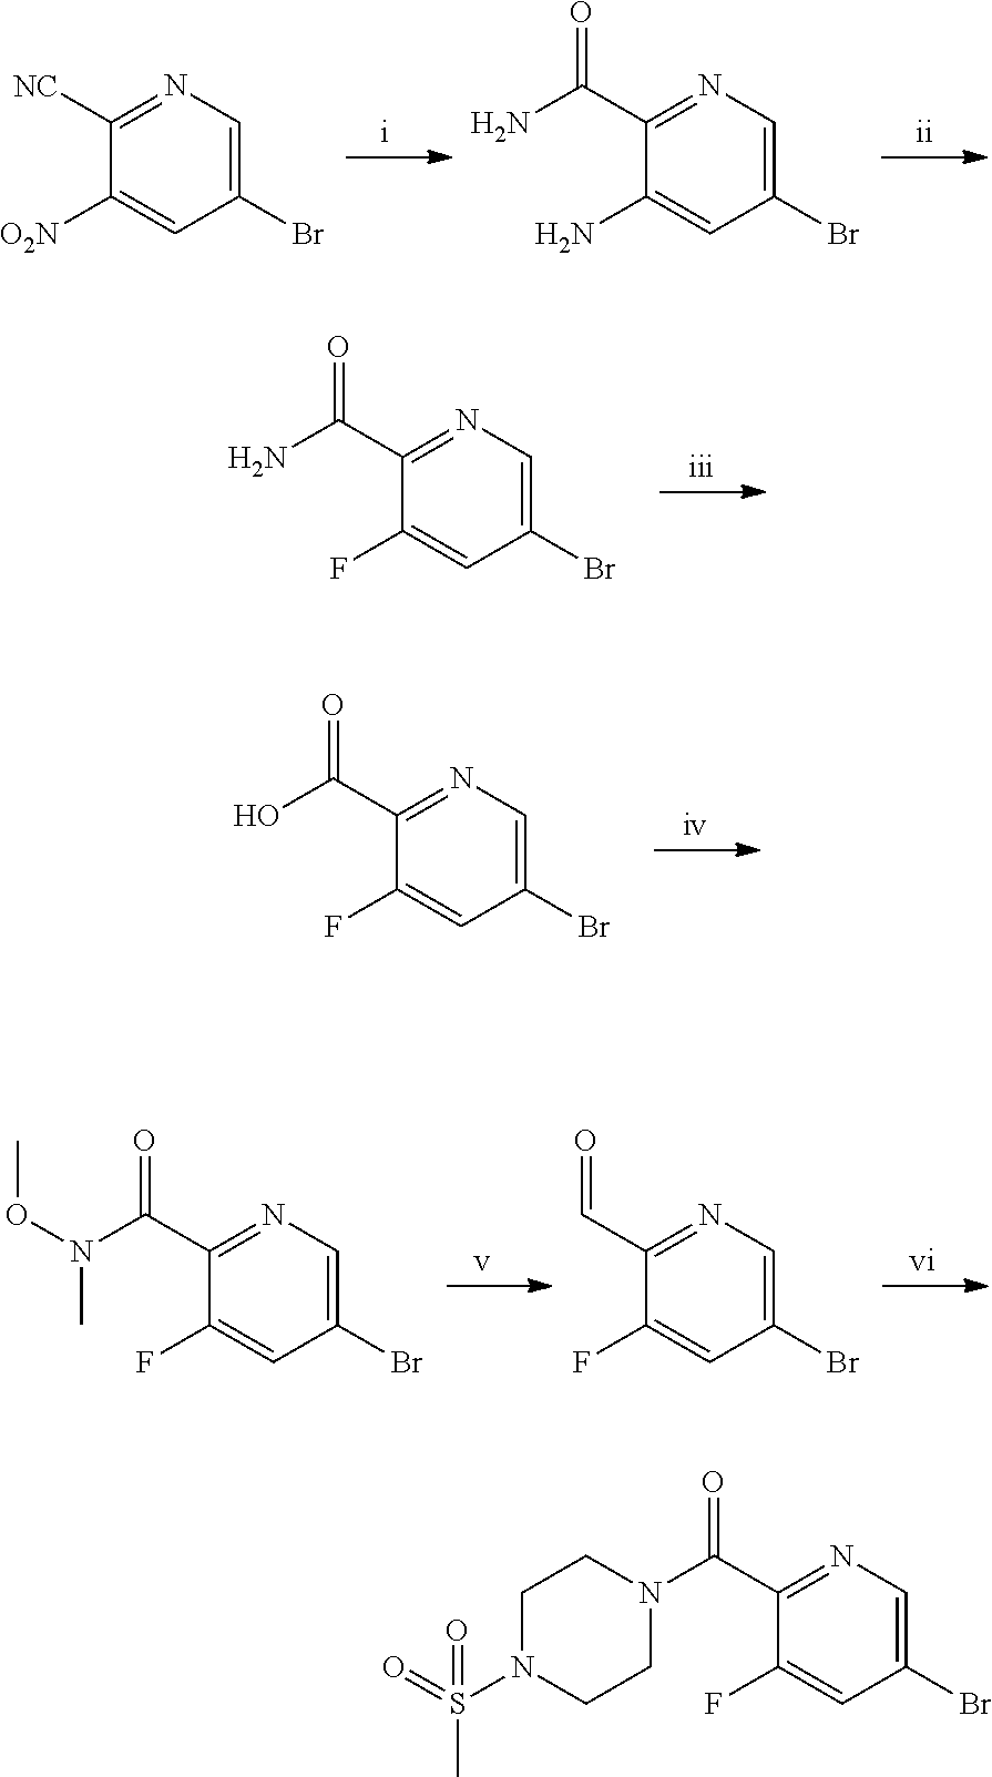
N1=C(C(N)=O)C(F)=CC(Br)=C1.N1=C(C(O)=O)C(F)=CC(Br)=C1.N1=C([NC])C([O2N])=CC(Br)=C1.N1=C(C(N)=O)C(N)=CC(Br)=C1.N1=C(C(N(OC)C)=O)C(F)=CC(Br)=C1.N1=C(C=O)C(F)=CC(Br)=C1.C1N(S(C)(=O)=O)CCN(C(C2=NC=C(Br)C=C2F)=O)C1
